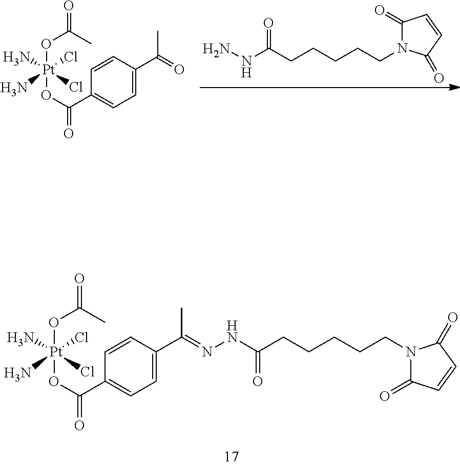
NNC(CCCCCN1C(=O)C=CC1=O)=O.[Pt](Cl)(Cl)(N)(N)(OC(=O)C)OC(=O)C1=CC=C(C(C)=O)C=C1.[Pt](Cl)(Cl)(N)(N)(OC(=O)C)OC(=O)C1=CC=C(C(C)=NNC(CCCCCN2C(=O)C=CC2=O)=O)C=C1
